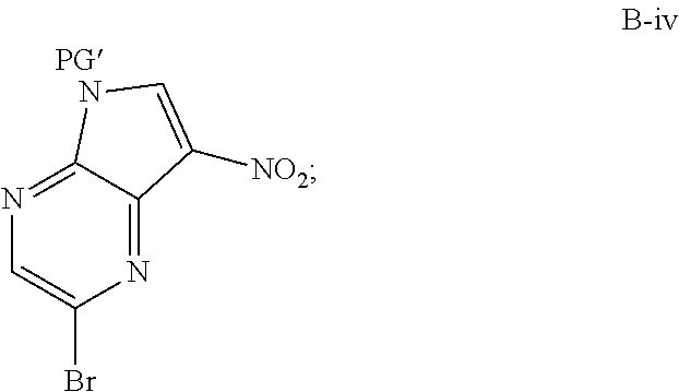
C1=C(Br)N=C2C(=N1)NC=C2[NO2]
